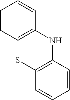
C1=CC2=C(C=C1)NC1=C(S2)C=CC=C1
